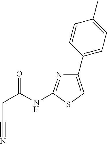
C1(C2=CC=C(C)C=C2)=CSC(NC(CC#N)=O)=N1
